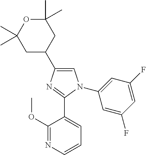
C1=C(C2CC(C)(C)OC(C)(C)C2)N=C(C2=CC=CN=C2OC)N1C1=CC(F)=CC(F)=C1
